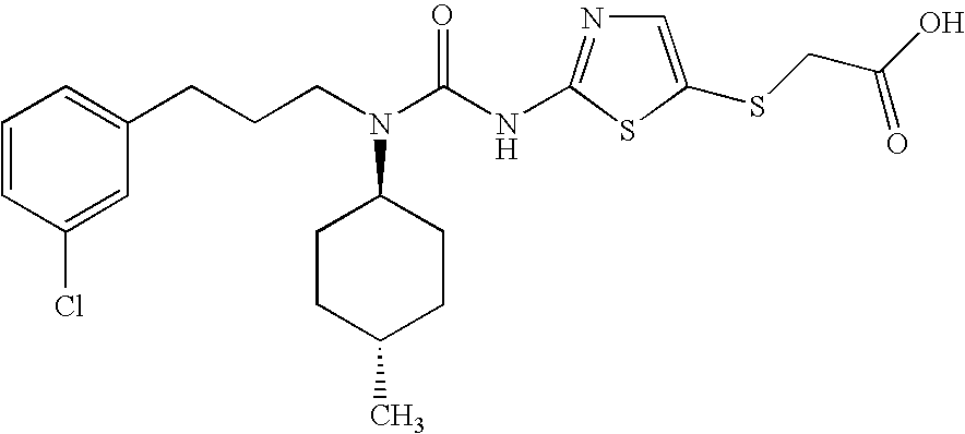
C(CN(C(NC1=NC=C(SCC(O)=O)S1)=O)C1CCC(C)CC1)CC1=CC=CC(Cl)=C1
